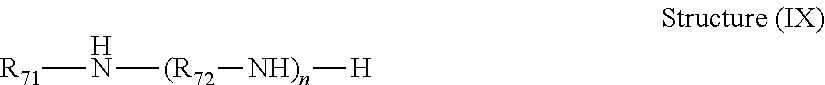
N([(R72][NH)n][H])[R71]
